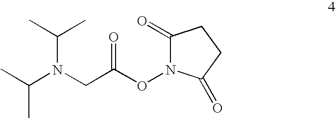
N(CC(ON1C(=O)CCC1=O)=O)(C(C)C)C(C)C
